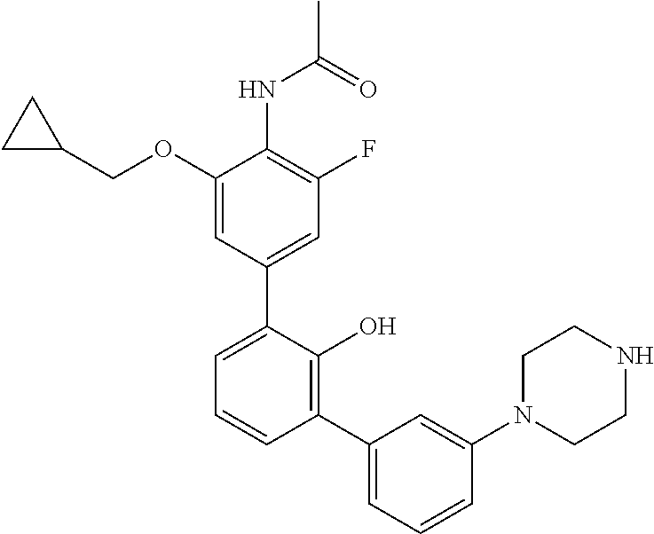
C1(NC(C)=O)=C(F)C=C(C2=CC=CC(C3=CC=CC(N4CCNCC4)=C3)=C2O)C=C1OCC1CC1
